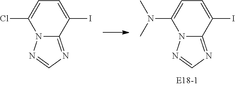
C1(I)=CC=C(N(C)C)N2C1=NC=N2.C1(I)=CC=C(Cl)N2C1=NC=N2
